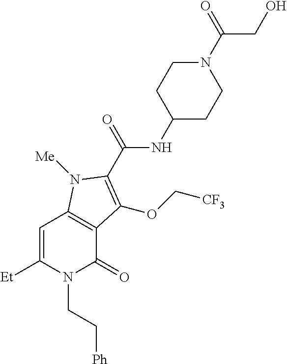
C1=C([Et])N(CC[Ph])C(=O)C2=C1N([Me])C(C(=O)NC1CCN(C(=O)CO)CC1)=C2OC[CF3]
